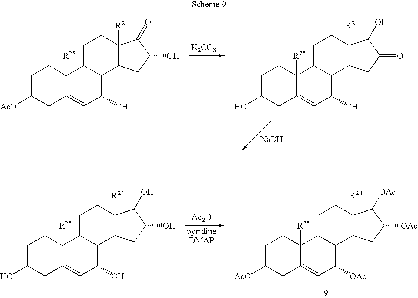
C1C([AcO])CC2=CC(O)C3C(C2([R25])C1)CCC1([R24])C3CC(O)C1=O.[K2CO3].C1C(O)CC2=CC(O)C3C(C2([R25])C1)CCC1([R24])C3CC(=O)C1O.[NaBH4].C1C(O)CC2=CC(O)C3C(C2([R25])C1)CCC1([R24])C3CC(O)C1O.[Ac2O].C1C([AcO])CC2=CC([OAc])C3C(C2([R25])C1)CCC1([R24])C3CC([OAc])C1[OAc]
